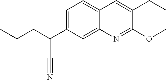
C1=C(C(C#N)CCC)C=C2C(=C1)C=C(CC)C(OC)=N2
